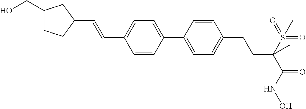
C1(C2=CC=C(C=CC3CC(CO)CC3)C=C2)=CC=C(CCC(C(=O)NO)(S(=O)(=O)C)C)C=C1
